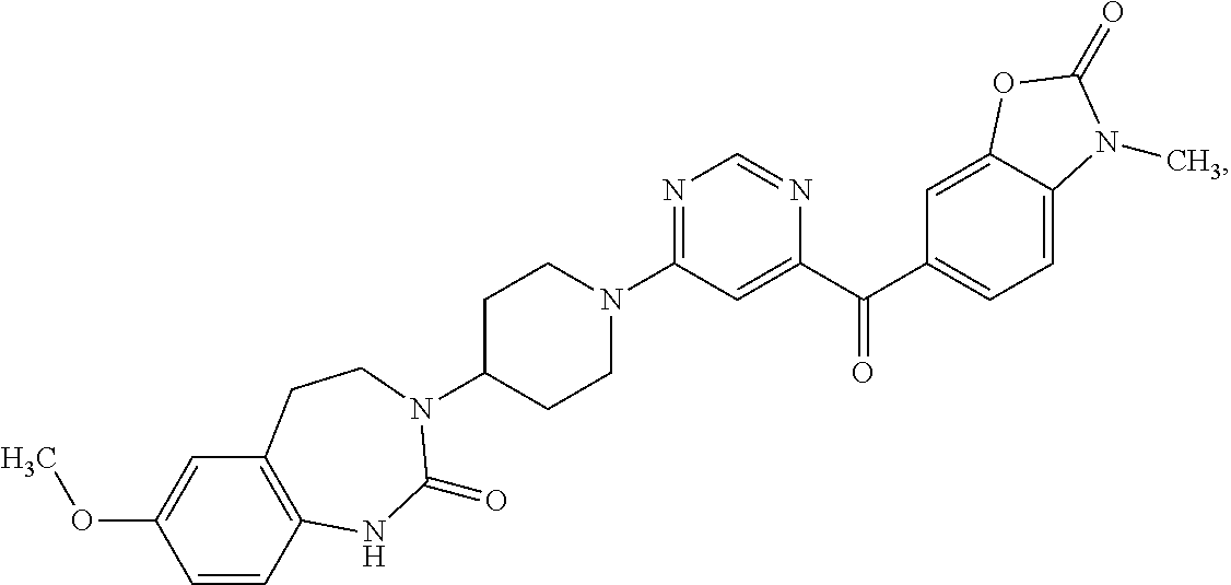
N1=C(N2CCC(N3C(=O)NC4=C(C=C(OC)C=C4)CC3)CC2)C=C(C(C2=CC=C3C(=C2)OC(=O)N3C)=O)N=C1
